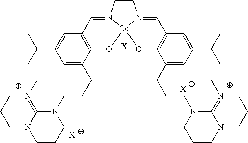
[X].C1=C(C(C)(C)C)C=C(CCCN2CCCN3C2=N(C)CCC3)C2=C1C=N1CCN3=CC4=C(C(CCCN5CCCN6C5=N(C)CCC6)=CC(C(C)(C)C)=C4)O[Co]13([X])O2.[X]
